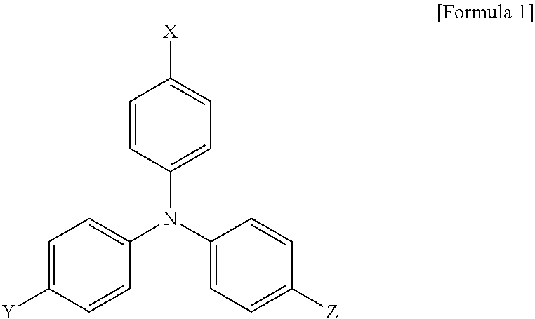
C1=CC(N(C2=CC=C([Z])C=C2)C2=CC=C([Y])C=C2)=CC=C1[X]
